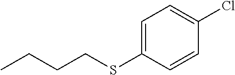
C1=C(SCCCC)C=CC(Cl)=C1
